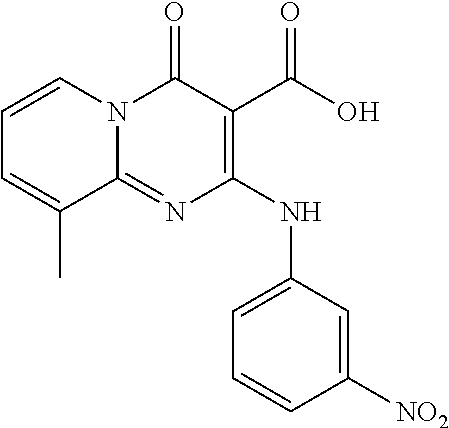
C1=CC([NO2])=CC(NC2=C(C(O)=O)C(=O)N3C(=N2)C(C)=CC=C3)=C1
